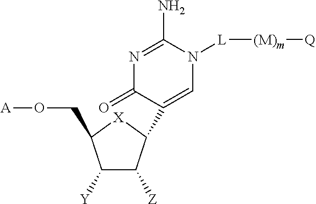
N1=C(N)N([L][(M)m][Q])C=C(C2C([Z])C([Y])C(CO[A])[X]2)C1=O
